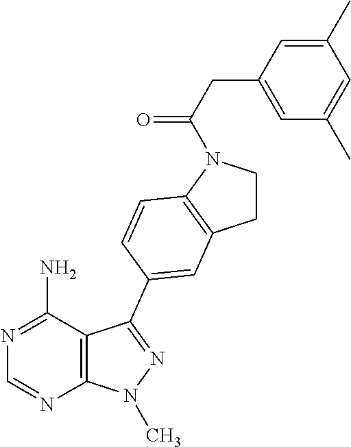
C1CN(C(CC2=CC(C)=CC(C)=C2)=O)C2=C1C=C(C1=NN(C)C3=C1C(N)=NC=N3)C=C2
